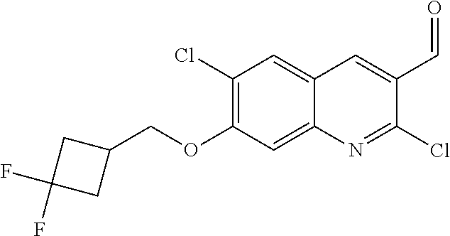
C1(Cl)=C(OCC2CC(F)(F)C2)C=C2C(=C1)C=C(C=O)C(Cl)=N2
